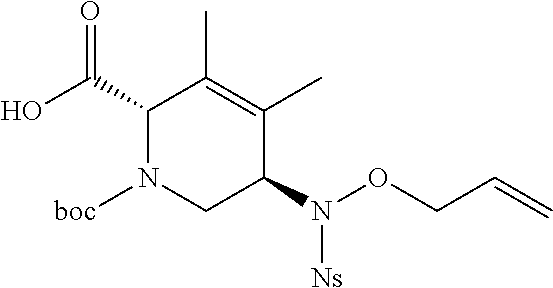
C1(C(O)=O)N([boc])CC(N([Ns])OCC=C)C(C)=C1C
